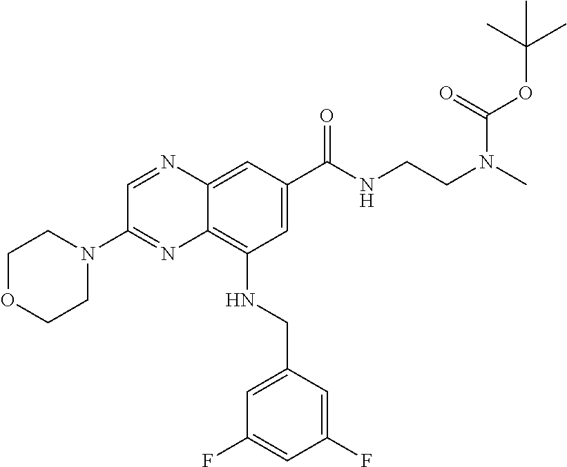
C1OCCN(C2=NC3=C(NCC4=CC(F)=CC(F)=C4)C=C(C(NCCN(C)C(=O)OC(C)(C)C)=O)C=C3N=C2)C1
